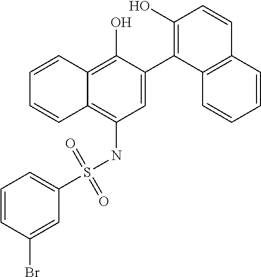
C1=C(C2=C(O)C=CC3=C2C=CC=C3)C(O)=C2C(=C1NS(C1=CC=CC(Br)=C1)(=O)=O)C=CC=C2
